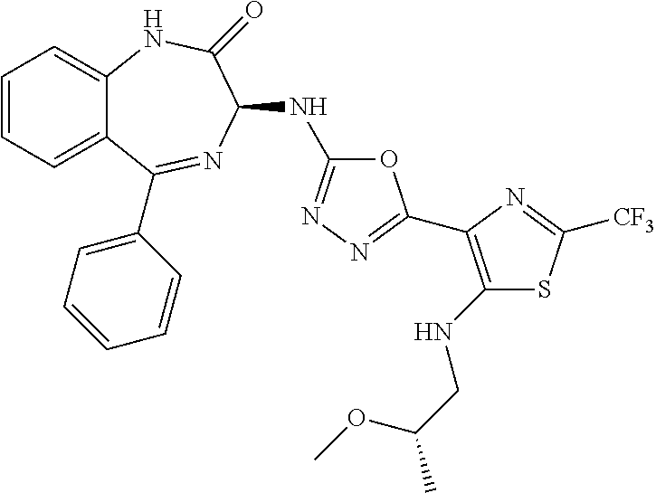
C1=CC=C2C(=C1)NC(=O)C(NC1=NN=C(C3=C(NCC(OC)C)SC([CF3])=N3)O1)N=C2C1=CC=CC=C1
